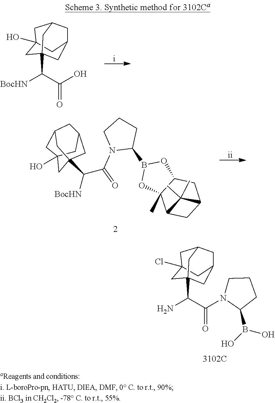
C1C2(O)CC3(C([BocHN])C(O)=O)CC(CC1C3)C2.C1C2(Cl)CC3(C(N)C(N4C(B(O)O)CCC4)=O)CC(CC1C3)C2.C1C2(O)CC3(C([BocHN])C(=O)N4C(B5OC6(C)C(O5)CC5CC6C5(C)C)CCC4)CC(CC1C3)C2
